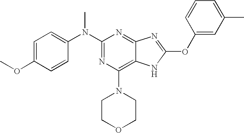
C1=C(OC)C=CC(N(C2=NC(N3CCOCC3)=C3C(=N2)N=C(OC2=CC(C)=CC=C2)N3)C)=C1
